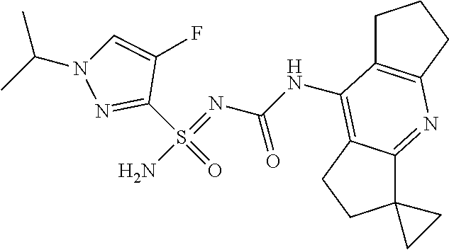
C1(S(=O)(=NC(NC2=C3C(=NC4=C2CCC4)C2(CC3)CC2)=O)N)=NN(C(C)C)C=C1F
